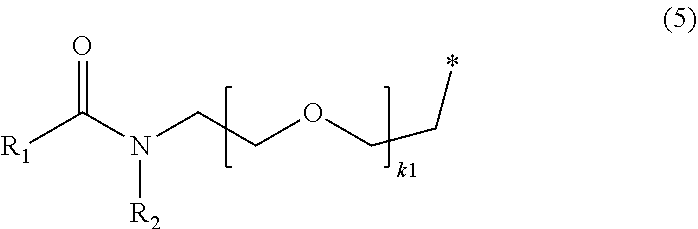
[R1]C(N(CCOCC*)[R2])=O
